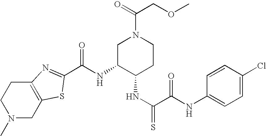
N1(C)CC2=C(CC1)N=C(C(NC1C(NC(=S)C(NC3=CC=C(Cl)C=C3)=O)CCN(C(=O)COC)C1)=O)S2
